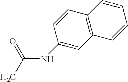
C(NC1=CC2=C(C=C1)C=CC=C2)(C)=O
